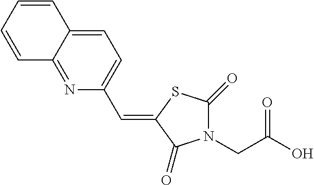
C1=C2C(=NC(C=C3C(=O)N(CC(O)=O)C(=O)S3)=C1)C=CC=C2
